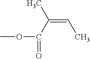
COC(=O)C(=CC)C
